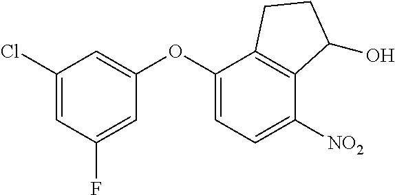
C1(Cl)=CC(F)=CC(OC2=CC=C([NO2])C3=C2CCC3O)=C1
